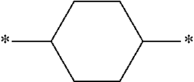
C1CC(*)CCC1*
